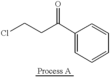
ClCCC(C1=CC=CC=C1)=O
